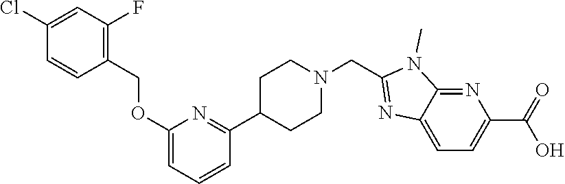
N1=C2C(=CC=C1C(=O)O)N=C(CN1CCC(C3=NC(OCC4=C(F)C=C(Cl)C=C4)=CC=C3)CC1)N2C
